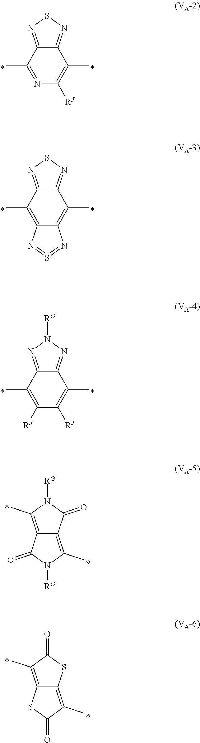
N1=C(C)C2=NSN=C2C(C)=C1[RJ].C12=C(C)C3=NSN=C3C(C)=C1N=S=N2.C1([RJ])=C(C)C2=NN([RG])N=C2C(C)=C1[RJ].C12=C(C)N([RG])C(=O)C1=C(C)N([RG])C2=O.C12=C(C)C(=O)SC1=C(C)C(=O)S2
